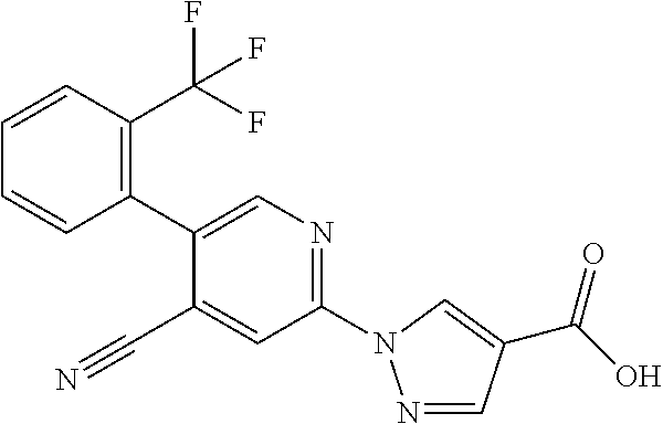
C1=CC(C2=CN=C(N3N=CC(C(=O)O)=C3)C=C2C#N)=C(C(F)(F)F)C=C1
